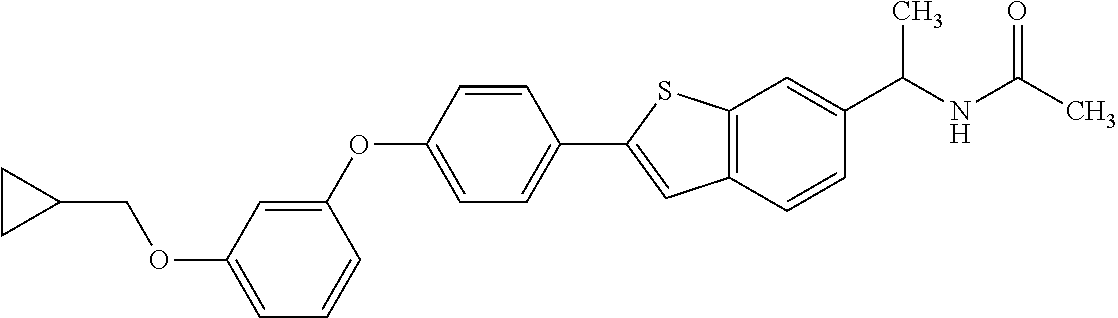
O(C1=CC=CC(OC2=CC=C(C3=CC4=C(S3)C=C(C(NC(C)=O)C)C=C4)C=C2)=C1)CC1CC1
